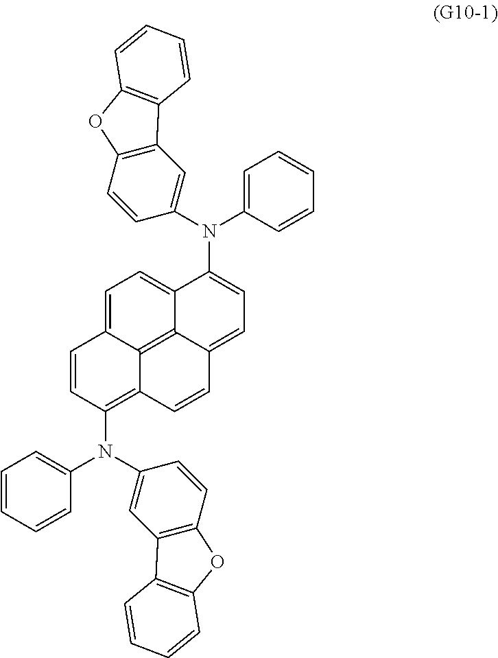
C1=CC(N(C2=CC3=C(C=C2)OC2=C3C=CC=C2)C2=CC=CC=C2)=C2C3=C4C(=CC=C(N(C5=CC6=C(C=C5)OC5=C6C=CC=C5)C5=CC=CC=C5)C4=CC=C13)C=C2
